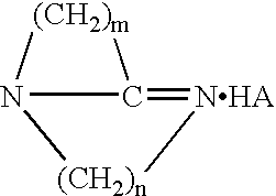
N12C(=[NHA][(CH2)n]1)[(CH2)m]2
